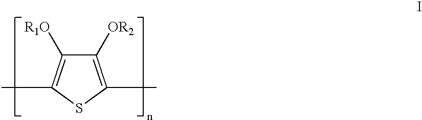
C1([OR2])=C(C)SC(C)=C1[R1O]
